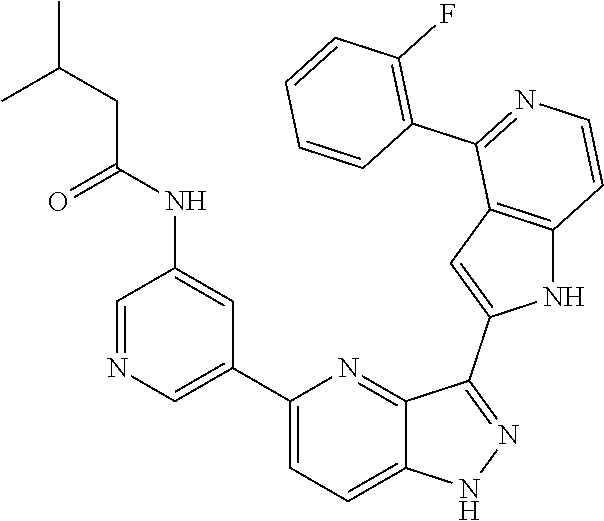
C1(C2=CN=CC(NC(=O)CC(C)C)=C2)=CC=C2C(=N1)C(C1=CC3=C(N1)C=CN=C3C1=C(F)C=CC=C1)=NN2
